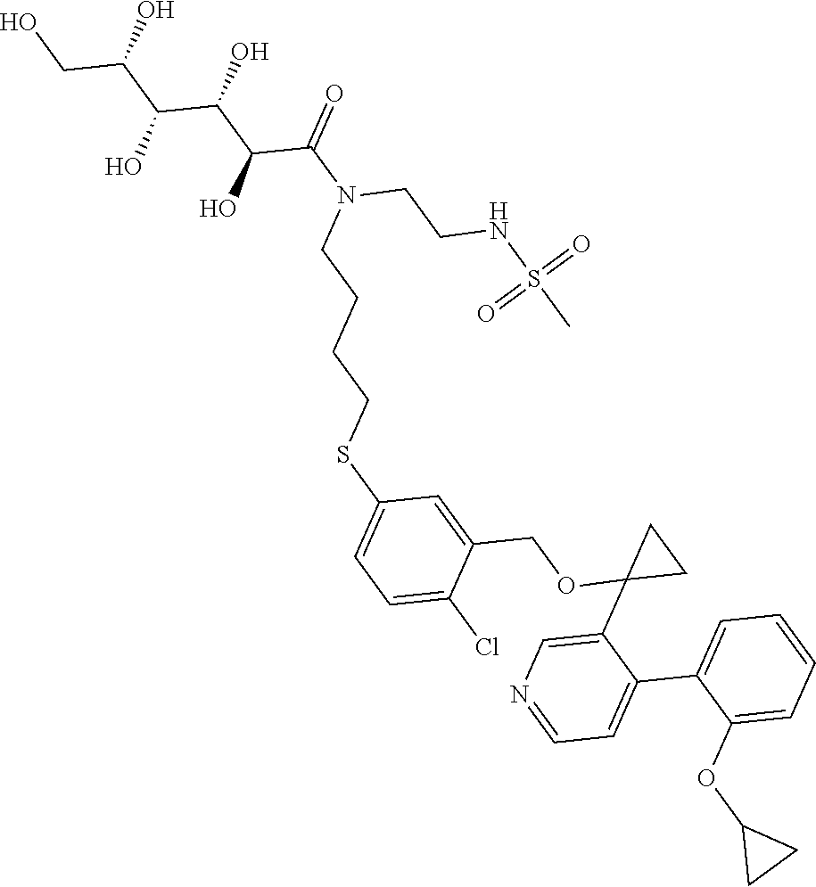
C1=C(Cl)C(COC2(C3=CN=CC=C3C3=CC=CC=C3OC3CC3)CC2)=CC(SCCCCN(C(=O)C(C(C(C(CO)O)O)O)O)CCNS(C)(=O)=O)=C1
